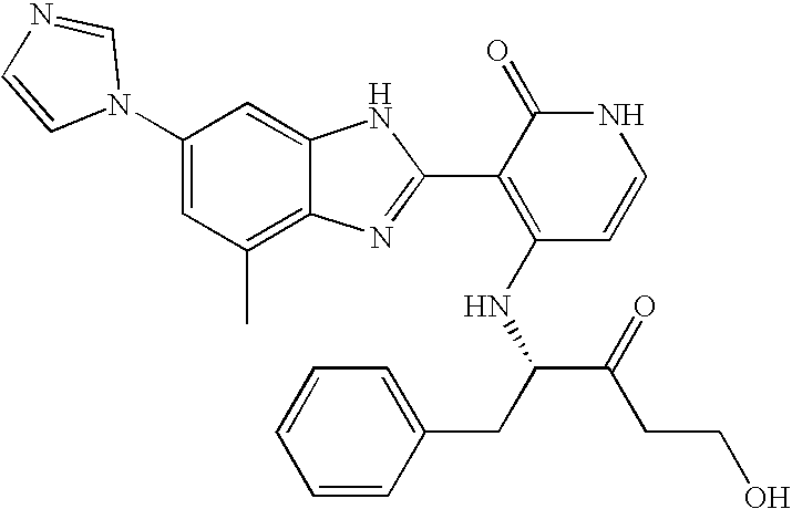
C1(C)=C2C(=CC(N3C=NC=C3)=C1)NC(C1=C(NC(C(CCO)=O)CC3=CC=CC=C3)C=CNC1=O)=N2
